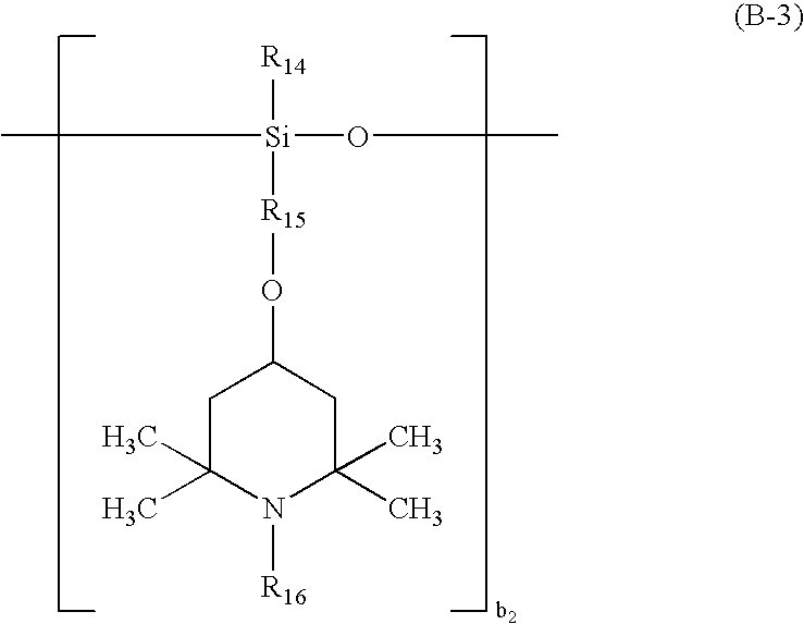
C1C(C)(C)N([R16])C(C)(C)CC1O[R15][Si]([R14])(OC)C
